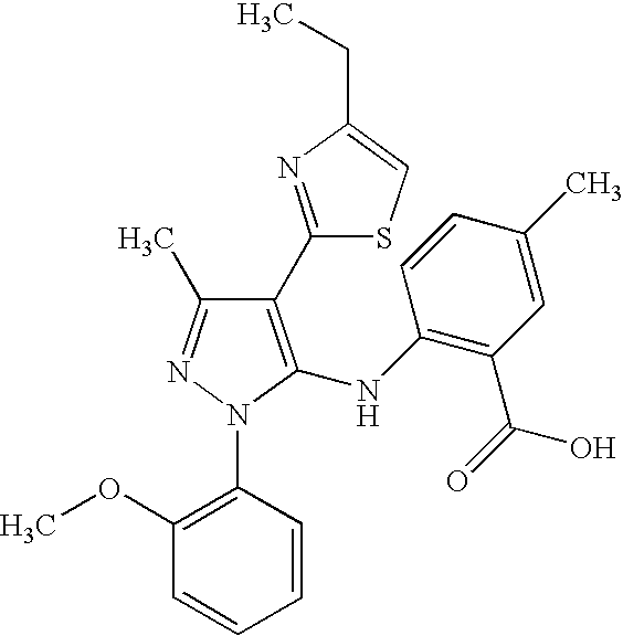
C1(C2=NC(CC)=CS2)=C(NC2=C(C(=O)O)C=C(C)C=C2)N(C2=C(OC)C=CC=C2)N=C1C
